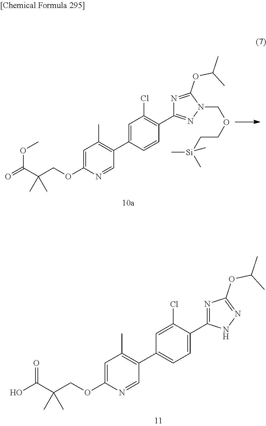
OC(C(COC1=CC(C)=C(C2=CC=C(C3=NC(OC(C)C)=NN3)C(Cl)=C2)C=N1)(C)C)=O.O=C(C(COC1=CC(C)=C(C2=CC(Cl)=C(C3=NN(COCC[Si](C)(C)C)C(OC(C)C)=N3)C=C2)C=N1)(C)C)OC
